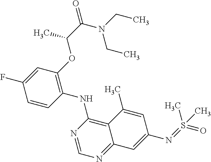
C1=CC(NC2=C3C(=NC=N2)C=C(N=S(=O)(C)C)C=C3C)=C(OC(C(=O)N(CC)CC)C)C=C1F
